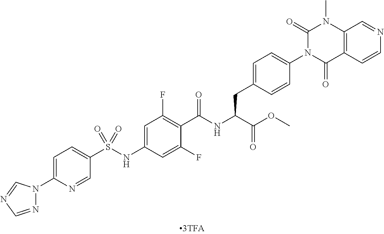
N1=CN=CN1C1=CC=C(S(NC2=CC(F)=C(C(NC(C(OC)=O)CC3=CC=C(N4C(=O)C5=C(N(C)C4=O)C=NC=C5)C=C3)=O)C(F)=C2)(=O)=O)C=N1
